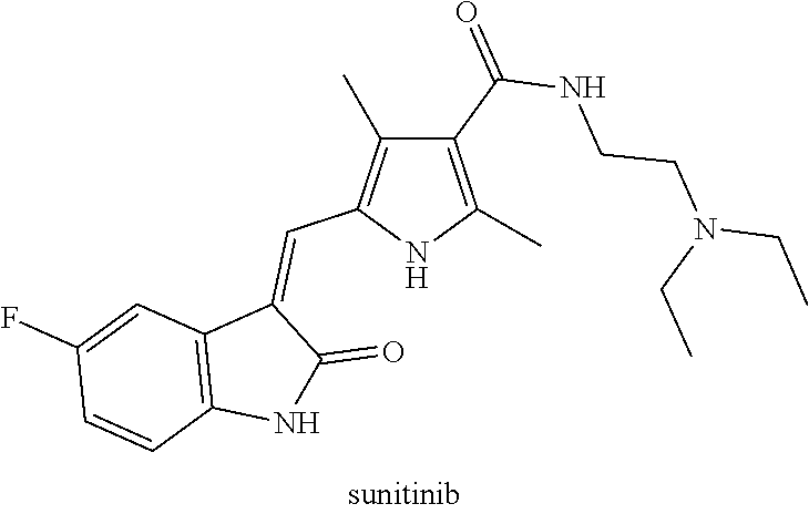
C1(C(=O)NCCN(CC)CC)=C(C)NC(C=C2C3=C(NC2=O)C=CC(F)=C3)=C1C
